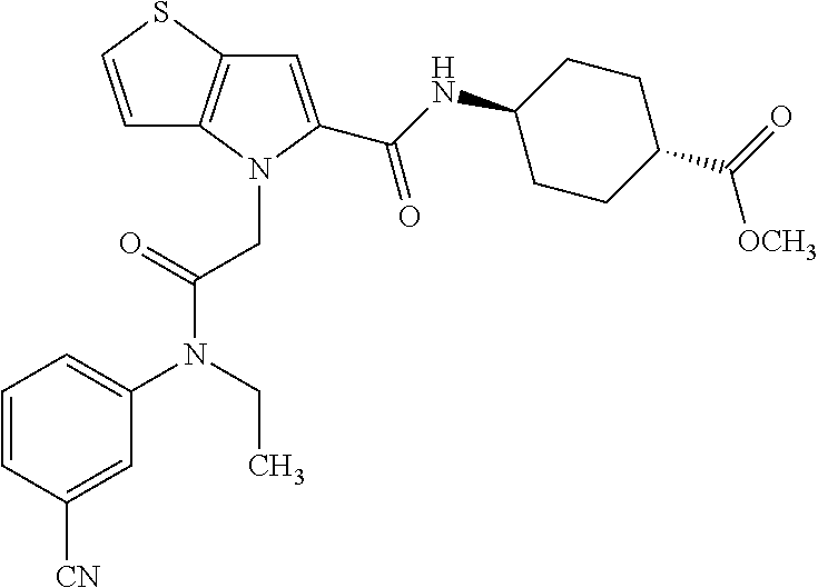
C1=CC([CN])=CC(N(CC)C(=O)CN2C3=C(SC=C3)C=C2C(NC2CCC(C([OCH3])=O)CC2)=O)=C1
